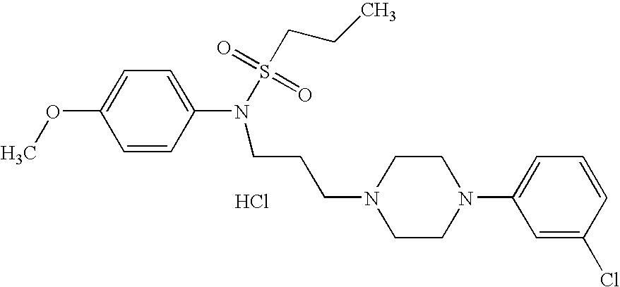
C1=CC(N(CCCN2CCN(C3=CC=CC(Cl)=C3)CC2)S(CCC)(=O)=O)=CC=C1OC.Cl
